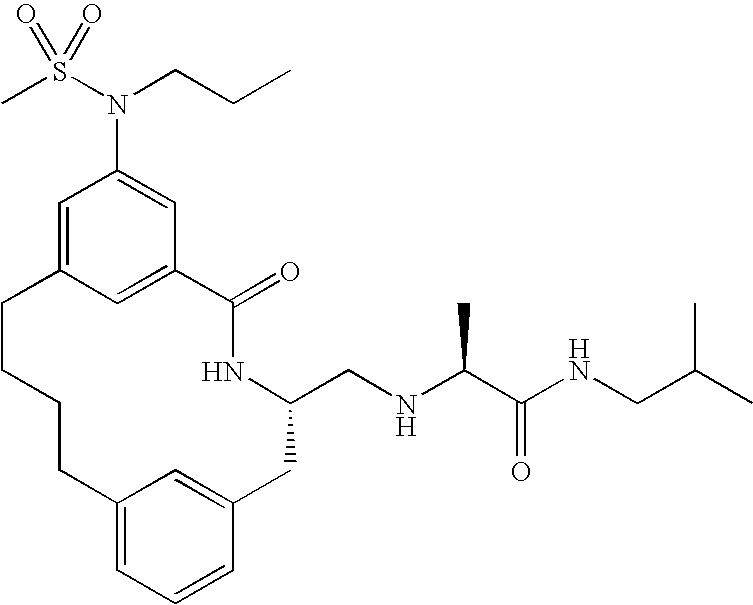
C12=CC=CC(=C1)CC(CNC(C(NCC(C)C)=O)C)NC(=O)C1=CC(=CC(N(S(C)(=O)=O)CCC)=C1)CCCC2
